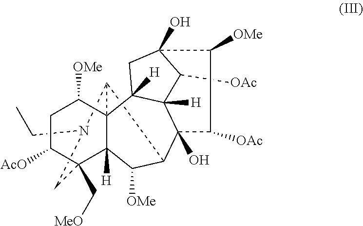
C12([H])C([OMe])C3C4(O)C5([H])C([OAc])C(O)(CC5([H])C15C3N(CC)CC2(C[MeO])C([AcO])CC5[OMe])C([OMe])C4[OAc]
